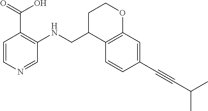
C1C(CNC2=C(C(=O)O)C=CN=C2)C2=C(OC1)C=C(C#CC(C)C)C=C2
